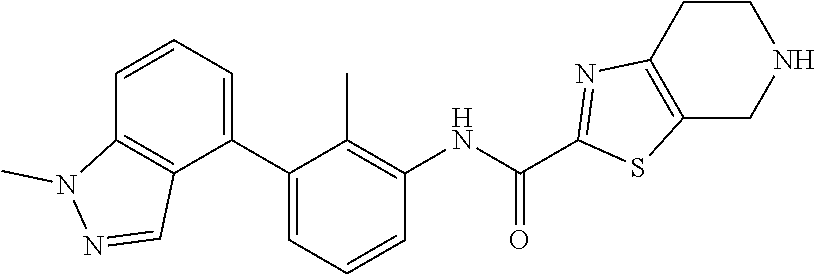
C12=C(C(C3=CC=CC(NC(=O)C4=NC5=C(CNCC5)S4)=C3C)=CC=C1)C=NN2C
